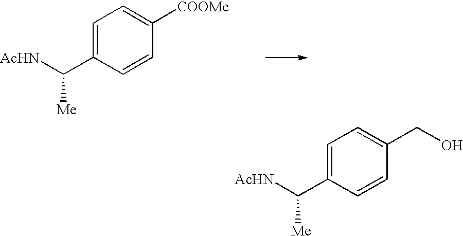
C1=C(C([AcHN])[Me])C=CC([COOMe])=C1.C1=C(C([AcHN])[Me])C=CC(CO)=C1
